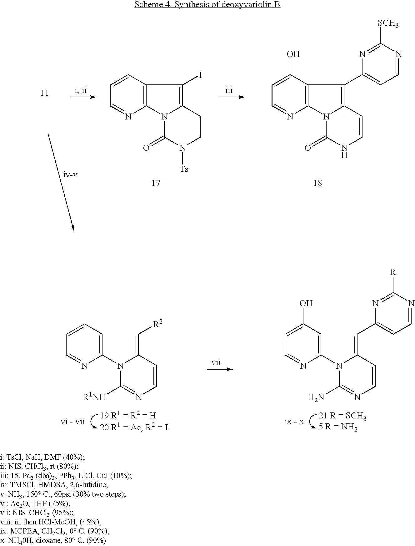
C12=C(N3C(=C1[R2])C=CN=C3[R1NH])N=CC=C2.C12=C(N3C(=C1C1=CC=NC([R])=N1)C=CN=C3N)N=CC=C2O.C12=C(N3C(=C1I)CCN([Ts])C3=O)N=CC=C2.C12=C(N3C(=C1C1=CC=NC([SCH3])=N1)C=CNC3=O)N=CC=C2O
